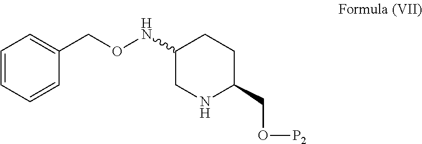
C1=CC=CC(CONC2CNC(CO[P2])CC2)=C1
